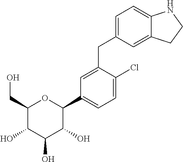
C1(CO)C(O)C(O)C(O)C(C2=CC=C(Cl)C(CC3=CC=C4C(=C3)CCN4)=C2)O1
